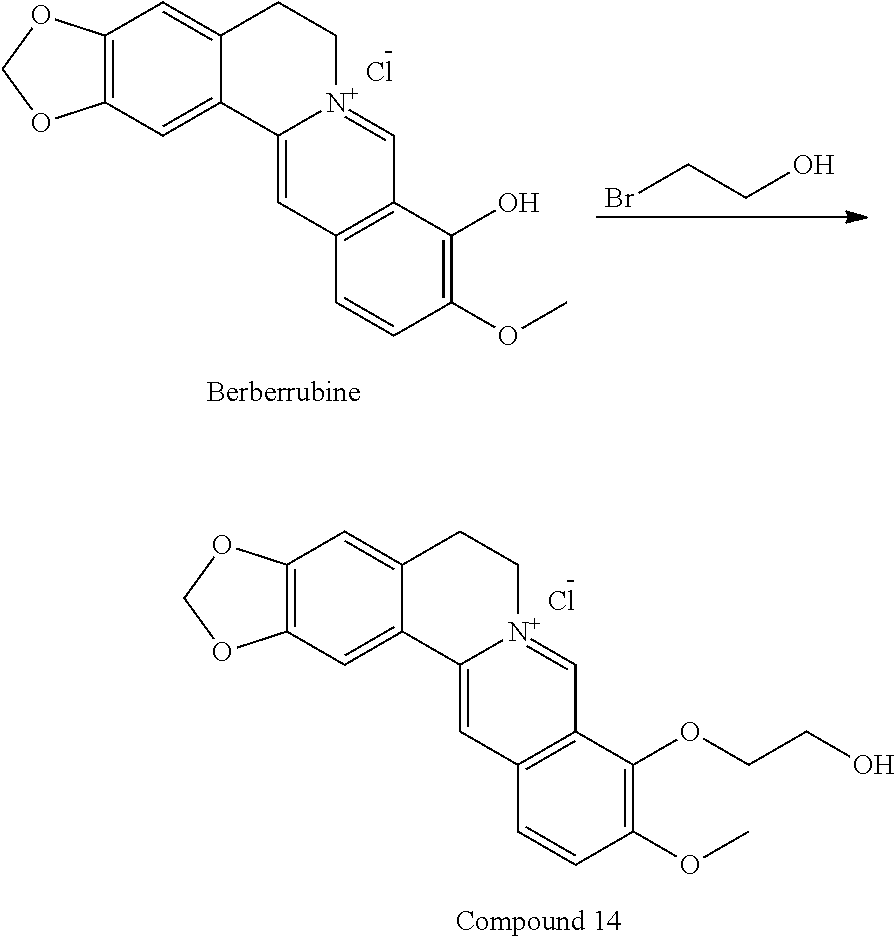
C12=C(C=C3C(=C1)CC[N+]1=CC4=C(C=C31)C=CC(OC)=C4O)OCO2.Cl.BrCCO.C12=C(C=C3C(=C1)CC[N+]1=CC4=C(C=C31)C=CC(OC)=C4OCCO)OCO2.Cl
